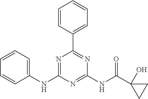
C1=CC(C2=NC(NC(C3(O)CC3)=O)=NC(NC3=CC=CC=C3)=N2)=CC=C1
